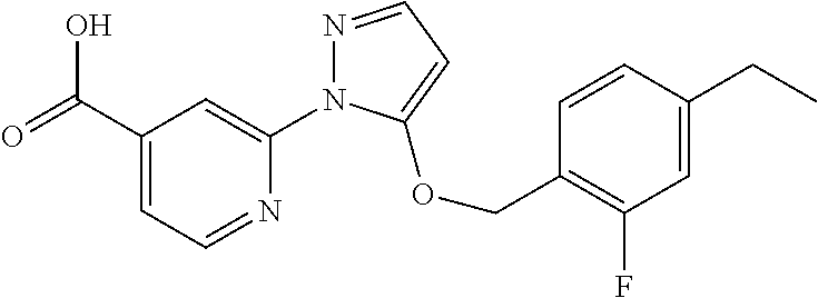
C1(C(=O)O)=CC=NC(N2N=CC=C2OCC2=C(F)C=C(CC)C=C2)=C1
